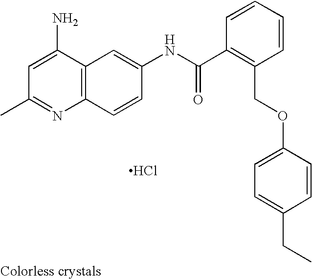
CC1=NC2=C(C(N)=C1)C=C(NC(C1=C(COC3=CC=C(CC)C=C3)C=CC=C1)=O)C=C2.Cl
